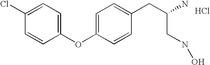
C1=C(Cl)C=CC(OC2=CC=C(CC(N)CNO)C=C2)=C1.Cl
